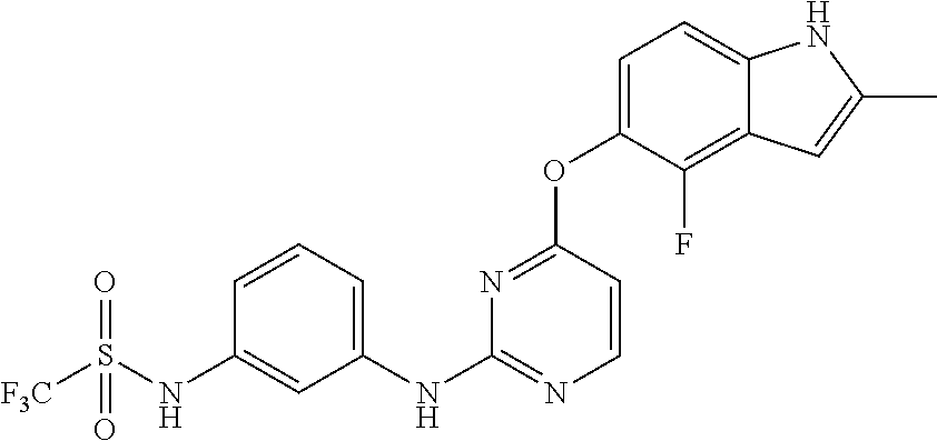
C1(NS([F3C])(=O)=O)=CC(NC2=NC=CC(OC3=CC=C4C(=C3F)C=C(C)N4)=N2)=CC=C1
